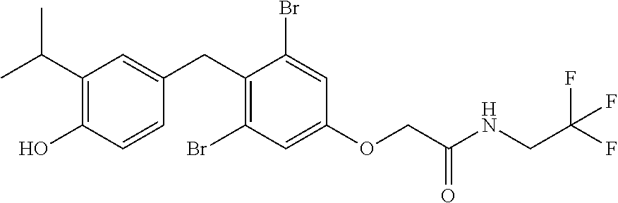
C1(CC2=CC(C(C)C)=C(O)C=C2)=C(Br)C=C(OCC(NCC(F)(F)F)=O)C=C1Br
